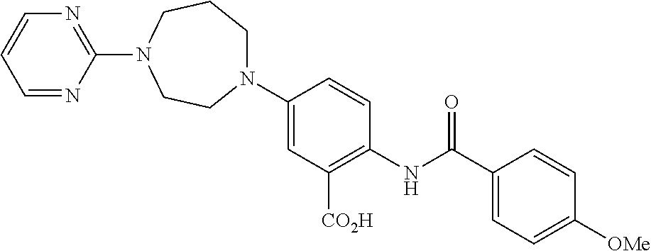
C1(N2CCCN(C3=NC=CC=N3)CC2)=CC([CO2H])=C(NC(C2=CC=C([OMe])C=C2)=O)C=C1
